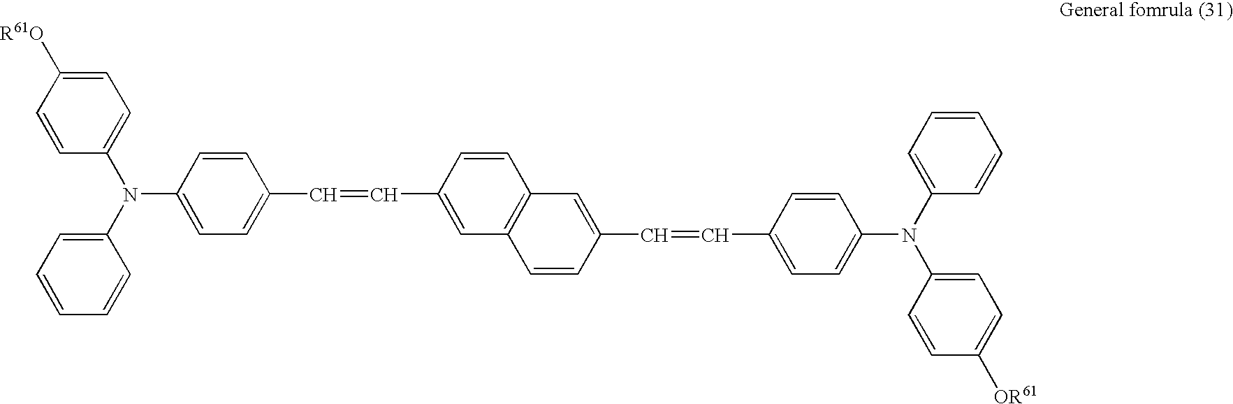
C1(N(C2=CC=C(C=CC3=CC4=C(C=C3)C=C(C=CC3=CC=C(N(C5=CC=C([OR61])C=C5)C5=CC=CC=C5)C=C3)C=C4)C=C2)C2=CC=CC=C2)=CC=C([R61O])C=C1
